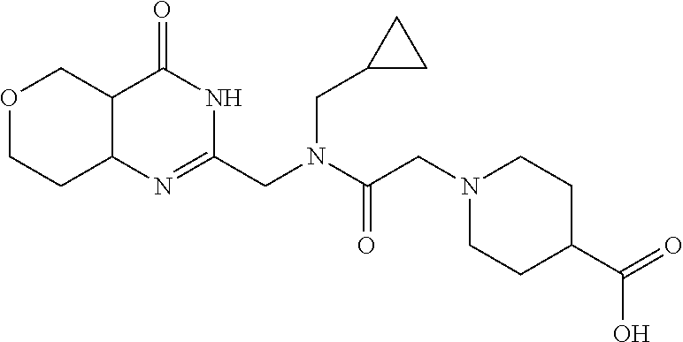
O1CCC2C(C1)C(=O)NC(CN(C(CN1CCC(C(=O)O)CC1)=O)CC1CC1)=N2
